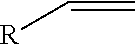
[R]C=C
